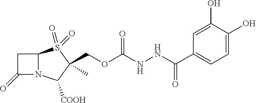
C1C(=O)N2C1S(=O)(=O)C(C)(COC(NNC(C1=CC=C(O)C(O)=C1)=O)=O)C2[COOH]
